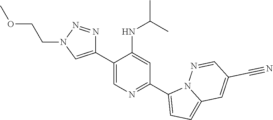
C1(C2=CN(CCOC)N=N2)=CN=C(C2=CC=C3N2N=CC(C#N)=C3)C=C1NC(C)C
